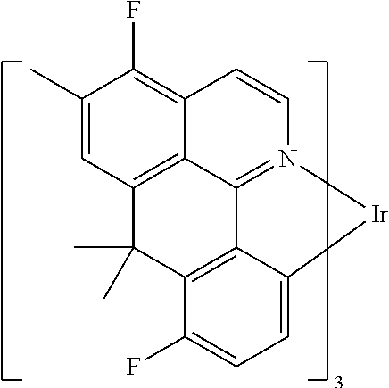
C12=C3C=C(C)C(F)=C1C=CN1=C2C2=C(C(F)=CC=C2[Ir]1)C3(C)C
